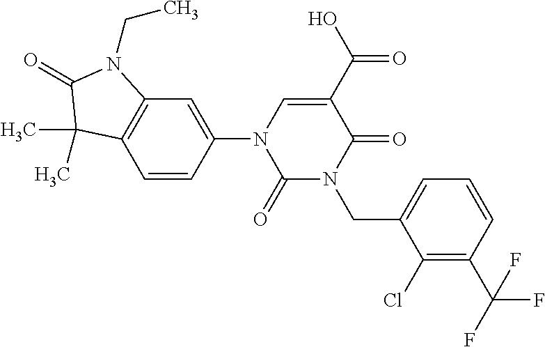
C1(=O)N(CC2=CC=CC(C(F)(F)F)=C2Cl)C(=O)C(C(O)=O)=CN1C1=CC2=C(C=C1)C(C)(C)C(=O)N2CC
